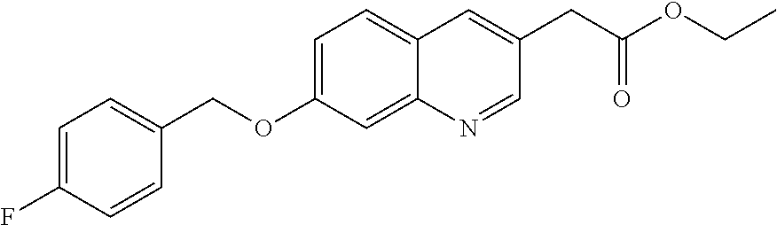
C1=C(F)C=CC(COC2=CC=C3C(=C2)N=CC(CC(OCC)=O)=C3)=C1
